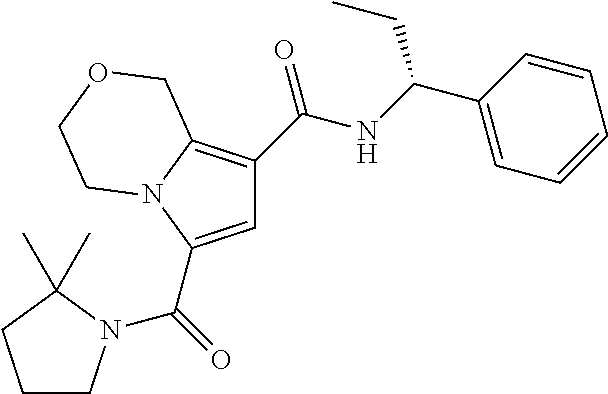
C1=C(C(=O)N2CCCC2(C)C)N2C(=C1C(NC(C1=CC=CC=C1)CC)=O)COCC2
